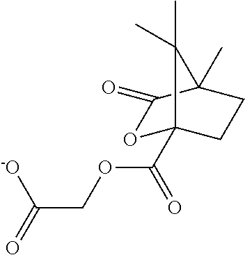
O1C2(C(OCC(=O)[-O])=O)CCC(C)(C1=O)C2(C)C
